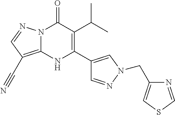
N12C(=C(C#N)C=N1)NC(C1=CN(CC3=CSC=N3)N=C1)=C(C(C)C)C2=O
